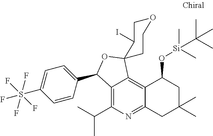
C12=C(C(C)C)N=C3C(=C1C1(OC2C2=CC=C(S(F)(F)(F)(F)F)C=C2)CCOCC1I)C(O[Si](C(C)(C)C)(C)C)CC(C)(C)C3
